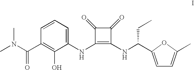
C1(NC2=C(NC(CC)C3=CC=C(C)O3)C(=O)C2=O)=CC=CC(C(N(C)C)=O)=C1O
